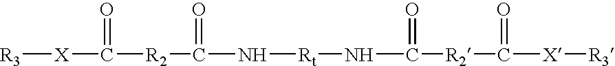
[R3][X]C([R2]C(N[Rt]NC([R2]C([X][R3])=O)=O)=O)=O
